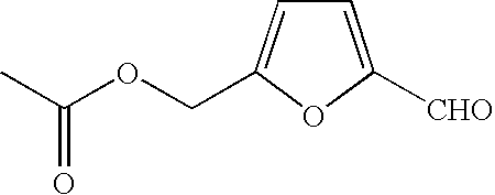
C1=C([CHO])OC(COC(C)=O)=C1
